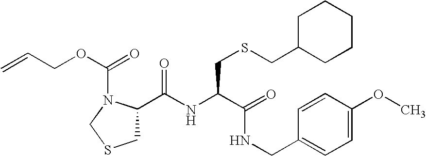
C1(C(NC(C(=O)NCC2=CC=C(OC)C=C2)CSCC2CCCCC2)=O)CSCN1C(OCC=C)=O
